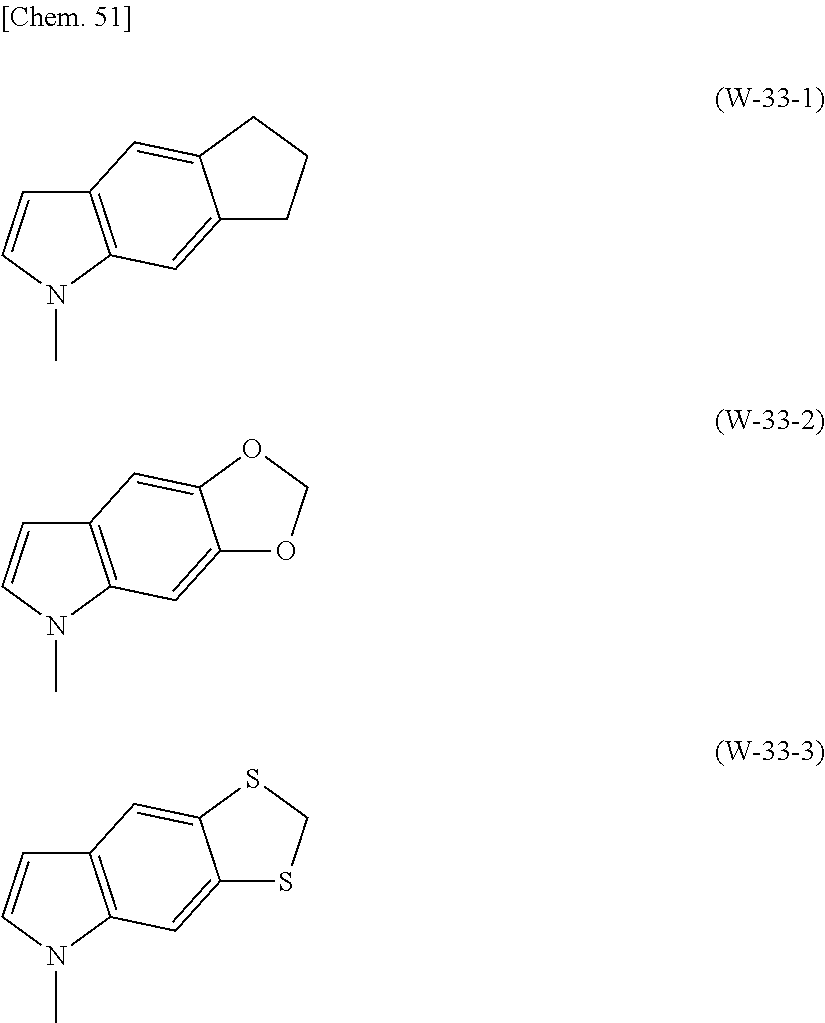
C12=C(N(C)C=C1)C=C1C(=C2)CCC1.C12=C(N(C)C=C1)C=C1C(=C2)OCO1.C12=C(N(C)C=C1)C=C1C(=C2)SCS1
